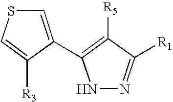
C1=C([R3])C(C2=C([R5])C([R1])=NN2)=CS1
